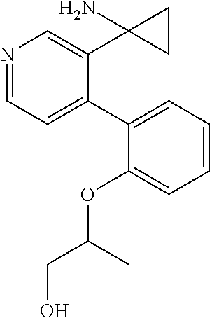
N1=CC=C(C2=CC=CC=C2OC(CO)C)C(C2(N)CC2)=C1
